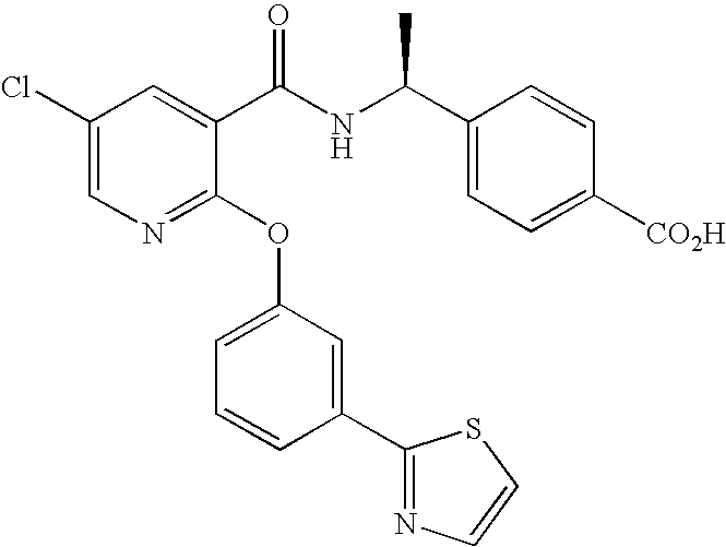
C1(Cl)=CN=C(OC2=CC=CC(C3=NC=CS3)=C2)C(C(NC(C2=CC=C([CO2H])C=C2)C)=O)=C1
